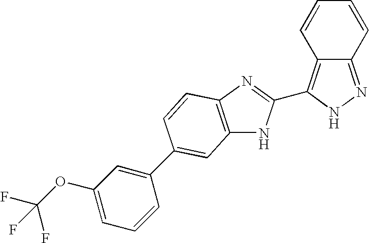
C12=NNC(C3=NC4=C(N3)C=C(C3=CC(OC(F)(F)F)=CC=C3)C=C4)=C1C=CC=C2
